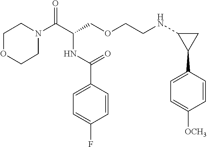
C1N(C(C(COCCNC2C(C3=CC=C([OCH3])C=C3)C2)NC(C2=CC=C(F)C=C2)=O)=O)CCOC1
